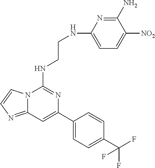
C12=NC=CN1C(NCCNC1=CC=C([NO2])C(N)=N1)=NC(C1=CC=C(C(F)(F)F)C=C1)=C2
